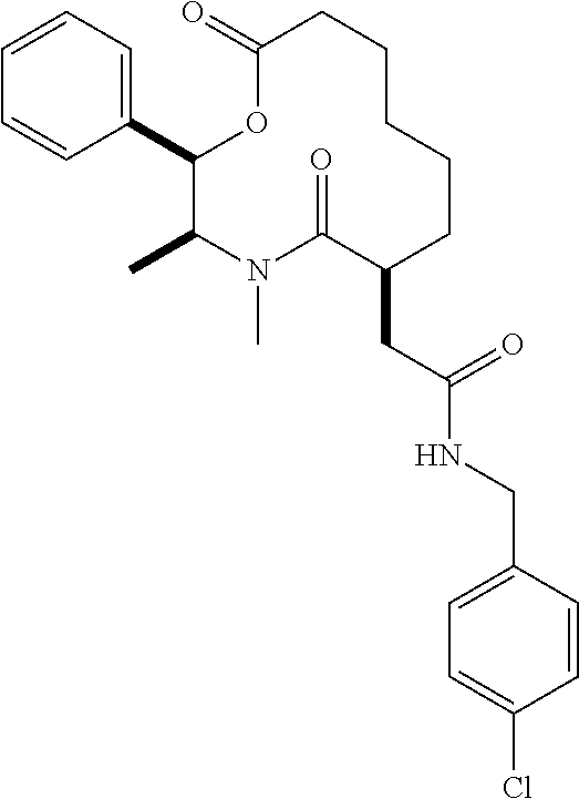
C1(C2=CC=CC=C2)C(C)N(C)C(=O)C(CC(NCC2=CC=C(Cl)C=C2)=O)CCCCCC(=O)O1
